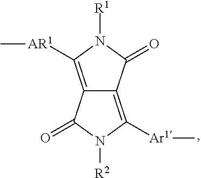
C12=C([AR1]C)N([R1])C(=O)C1=C([Ar1]C)N([R2])C2=O
